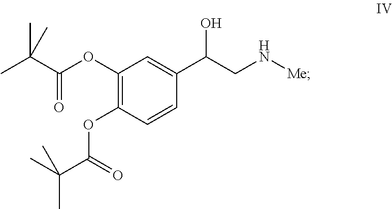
C1(OC(C(C)(C)C)=O)=C(OC(C(C)(C)C)=O)C=CC(C(CN[Me])O)=C1
